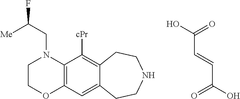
C(C(O)=O)=CC(O)=O.C1COC2=C(N1CC([Me])F)C([cPr])=C1C(=C2)CCNCC1
